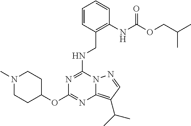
N(C1=NC(OC2CCN(C)CC2)=NC2=C(C(C)C)C=NN12)CC1=C(NC(OCC(C)C)=O)C=CC=C1
